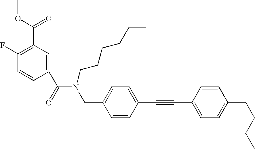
C1(C(=O)N(CC2=CC=C(C#CC3=CC=C(CCCC)C=C3)C=C2)CCCCCC)=CC(C(OC)=O)=C(F)C=C1
